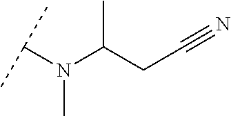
C(CC#N)(N(C(C)C)C)C
